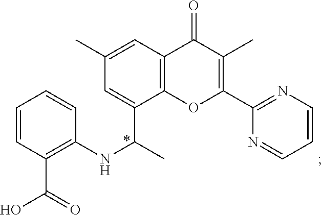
C1=CC=CC(NC(C2=CC(C)=CC3=C2OC(C2=NC=CC=N2)=C(C)C3=O)C)=C1C(=O)O
